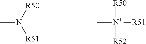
N([R50])([R51])C.[N+]([R50])([R52])(C)[R51]
